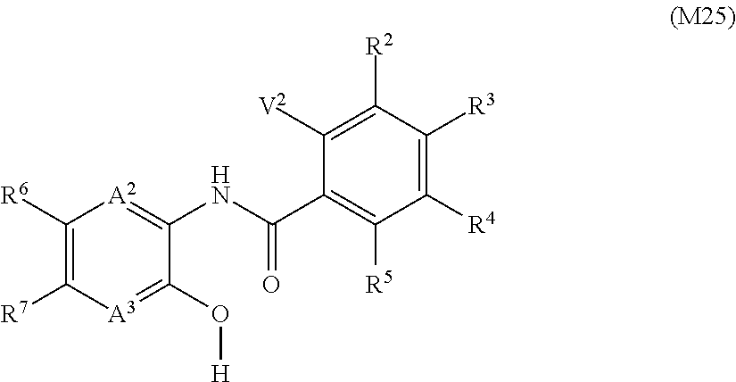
C1([R6])=C([R7])[A3]=C(O[H])C(NC(C2=C([R5])C([R4])=C([R3])C([R2])=C2[V2])=O)=[A2]1
